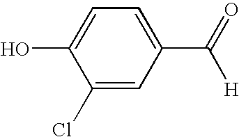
C1(Cl)=CC(C(=O)[H])=CC=C1O
